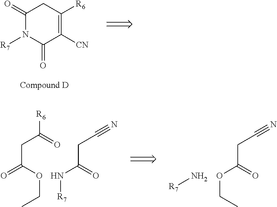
C1(=O)N([R7])C(=O)C([CN])=C([R6])C1.C(C(OCC)=O)C([R6])=O.C(N[R7])(=O)CC#N.C(OCC)(=O)CC#N.N[R7]
